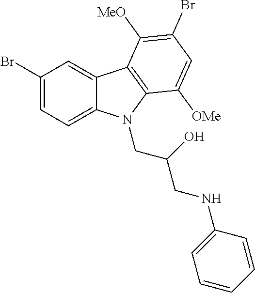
C1(Br)=CC=C2C(=C1)C1=C(N2CC(CNC2=CC=CC=C2)O)C([OMe])=CC(Br)=C1[MeO]
